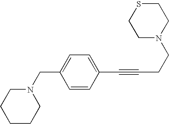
C1N(CCC#CC2=CC=C(CN3CCCCC3)C=C2)CCSC1
